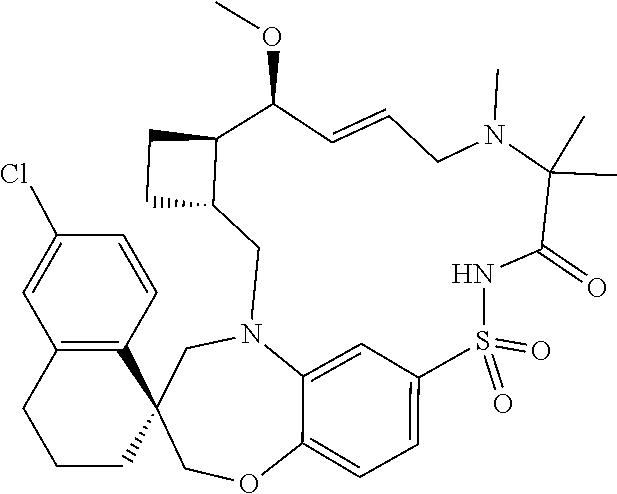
C1N2C3=CC(=CC=C3OCC13CCCC1=C3C=CC(Cl)=C1)S(=O)(=O)NC(=O)C(C)(C)N(C)CC=CC(OC)C1C(C2)CC1
